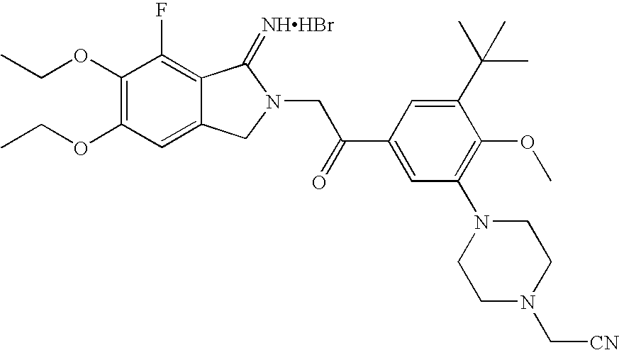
C1=C2C(=C(F)C(OCC)=C1OCC)C(=[NHHBr])N(CC(C1=CC(N3CCN(C[CN])CC3)=C(OC)C(C(C)(C)C)=C1)=O)C2
